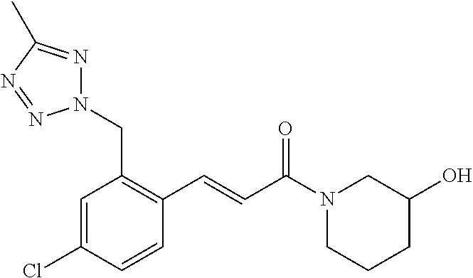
C1(C=CC(N2CCCC(O)C2)=O)=C(CN2N=C(C)N=N2)C=C(Cl)C=C1
